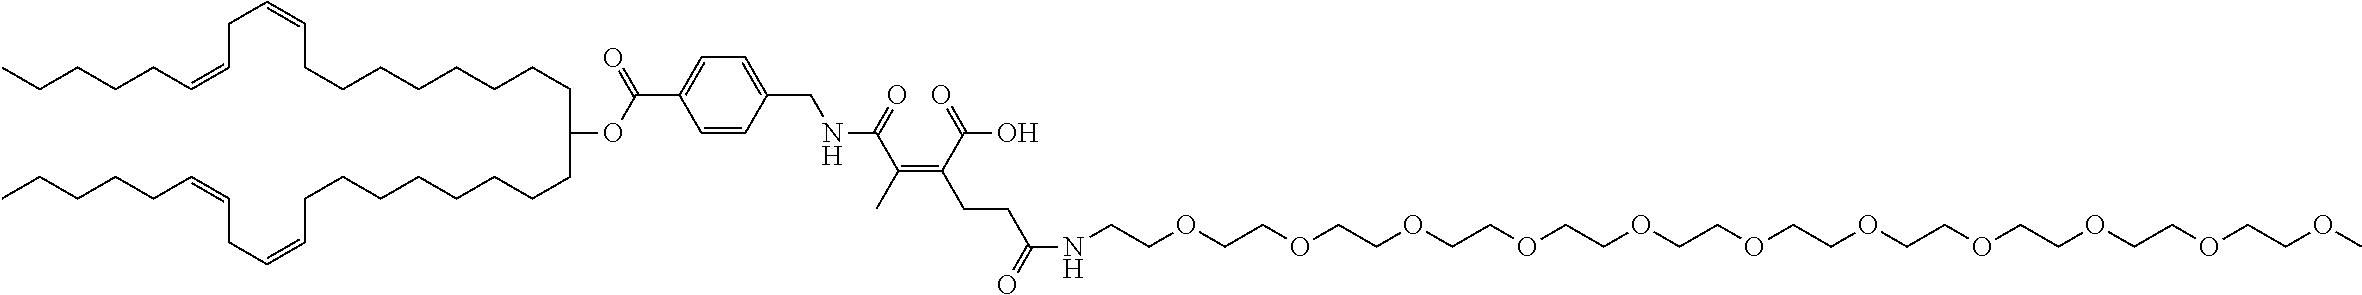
C(COCCOCCOCCOCCOCCOC)OCCOCCOCCOCCOCCNC(=O)CCC(=C(C)C(=O)NCC1=CC=C(C(OC(CCCCCCCCC=CCC=CCCCCC)CCCCCCCCC=CCC=CCCCCC)=O)C=C1)C(=O)O
